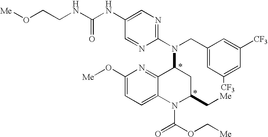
C1=C(NC(NCCO[Me])=O)C=NC(N(CC2=CC([CF3])=CC([CF3])=C2)C2C3=NC(O[Me])=CC=C3N(C(=O)OC[Me])C(C[Me])C2)=N1
